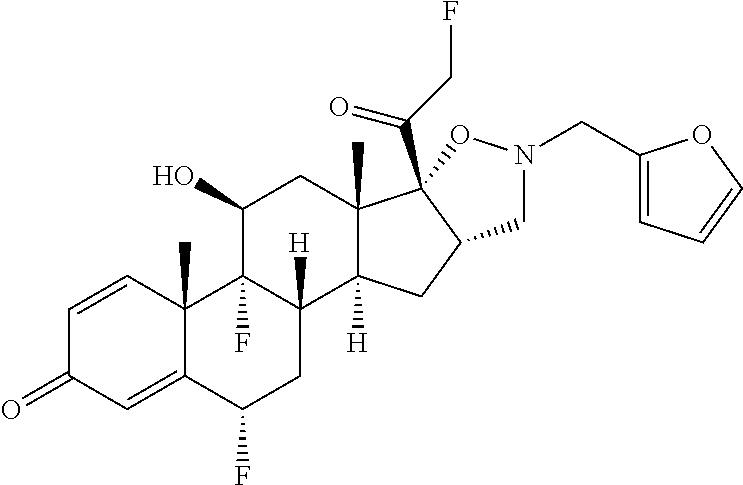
C1=CC2(C)C(=CC1=O)C(F)CC1([H])C2(F)C(O)CC2(C)C1([H])CC1C2(C(CF)=O)ON(CC2=CC=CO2)C1
